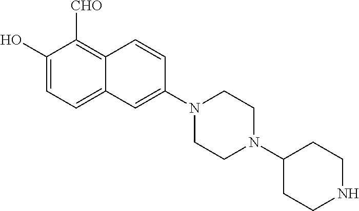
C1(O)=CC=C2C(=C1[CHO])C=CC(N1CCN(C3CCNCC3)CC1)=C2
